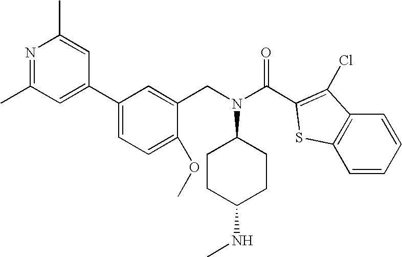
N1=C(C)C=C(C2=CC=C(OC)C(CN(C3CCC(NC)CC3)C(C3=C(Cl)C4=C(S3)C=CC=C4)=O)=C2)C=C1C
